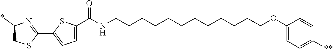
C1(C2=NC(*)CS2)=CC=C(C(NCCCCCCCCCCCCOC2=CC=C([**])C=C2)=O)S1
